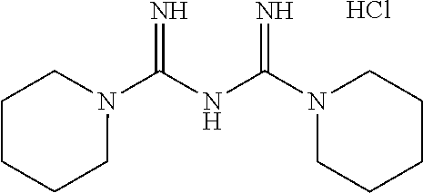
N1(C(NC(N2CCCCC2)=N)=N)CCCCC1.Cl
